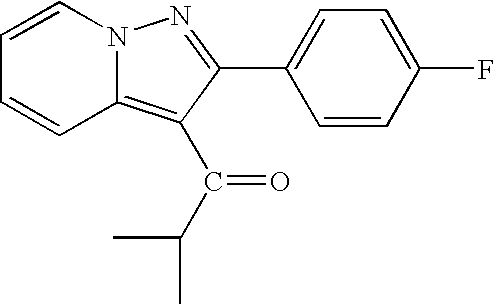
C1=CN2C(=C(C(C(C)C)=O)C(C3=CC=C(F)C=C3)=N2)C=C1
